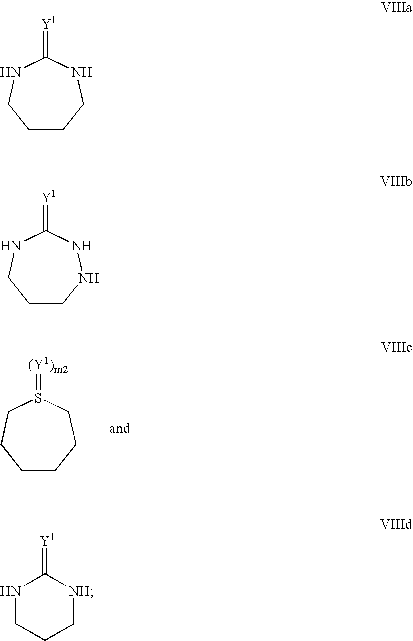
C1CCCS(=[(Y1)m2])CC1.C1CCNC(=[Y1])NC1.C1CNNC(=[Y1])NC1.N1CCC[NH]C1=[Y1]
